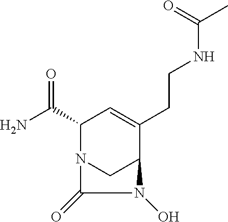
NC(C1N2CC(C(CCNC(C)=O)=C1)N(O)C2=O)=O
